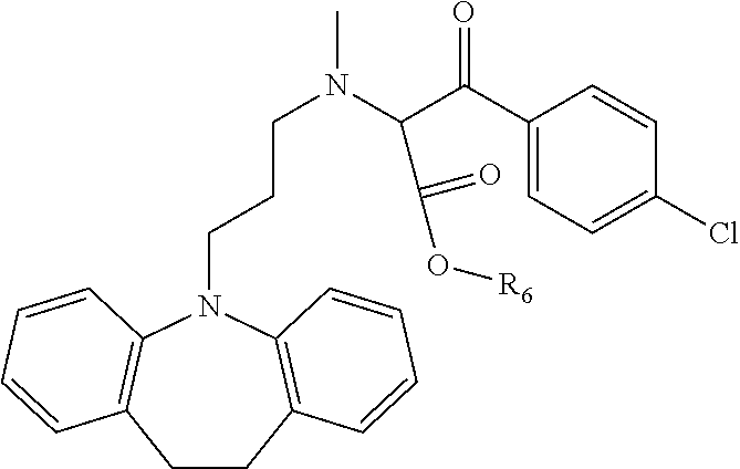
C(N1C2=C(CCC3=C1C=CC=C3)C=CC=C2)CCN(C(C(C1=CC=C(Cl)C=C1)=O)C(O[R6])=O)C
